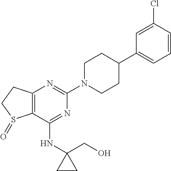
C12=C(C(NC3(CO)CC3)=NC(N3CCC(C4=CC=CC(Cl)=C4)CC3)=N1)S(=O)CC2
